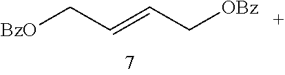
[BzO]CC=CC[OBz]
